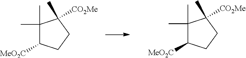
C1(C)(C)C([MeO2C])CCC1(C)[CO2Me].C1(C)(C)C([MeO2C])CCC1(C)[CO2Me]
